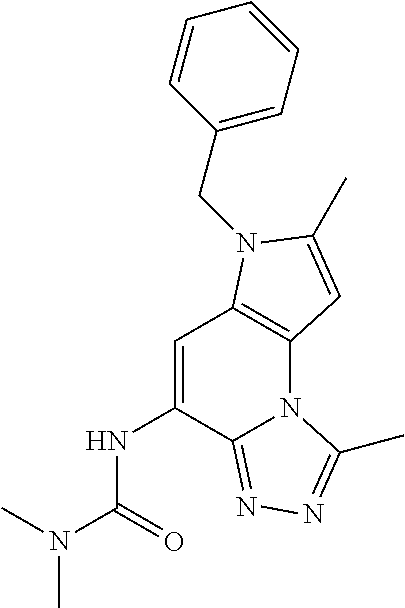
C1=C(NC(N(C)C)=O)C2=NN=C(C)N2C2=C1N(CC1=CC=CC=C1)C(C)=C2
